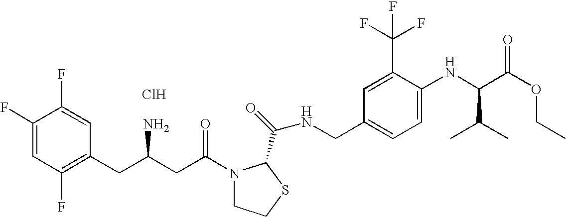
Cl.C1(F)=CC(F)=C(CC(CC(=O)N2CCSC2C(=O)NCC2=CC=C(NC(C(OCC)=O)C(C)C)C(C(F)(F)F)=C2)N)C=C1F
